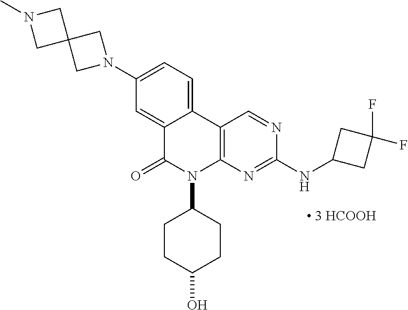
C1(N2CC3(C2)CN(C)C3)=CC=C2C(=C1)C(=O)N(C1CCC(O)CC1)C1=C2C=NC(NC2CC(F)(F)C2)=N1
